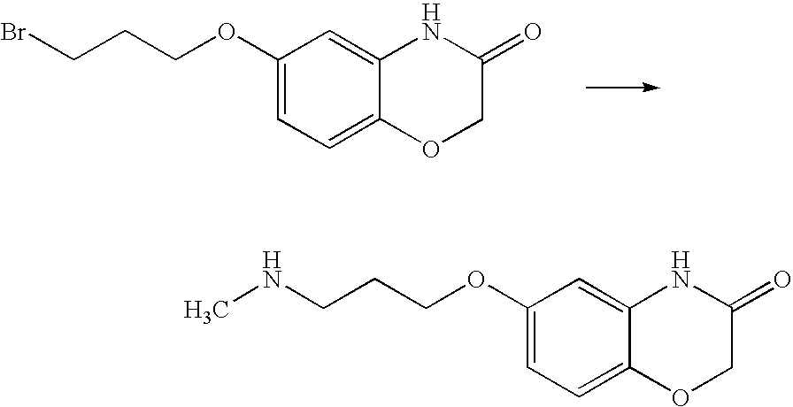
C1(OCCCBr)=CC=C2C(=C1)NC(=O)CO2.C1(OCCCNC)=CC=C2C(=C1)NC(=O)CO2
